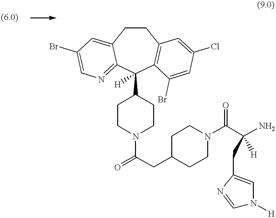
C1CC2=CC(Br)=CN=C2C(C2CCN(C(=O)CC3CCN(C(C(N)(CC4=CN([H])C=N4)[H])=O)CC3)CC2)([H])C2=C1C=C(Cl)C=C2Br
